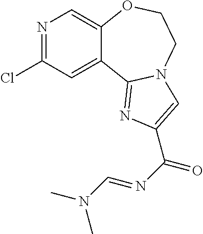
N1=C(Cl)C=C2C(=C1)OCCN1C2=NC(C(=O)N=CN(C)C)=C1
